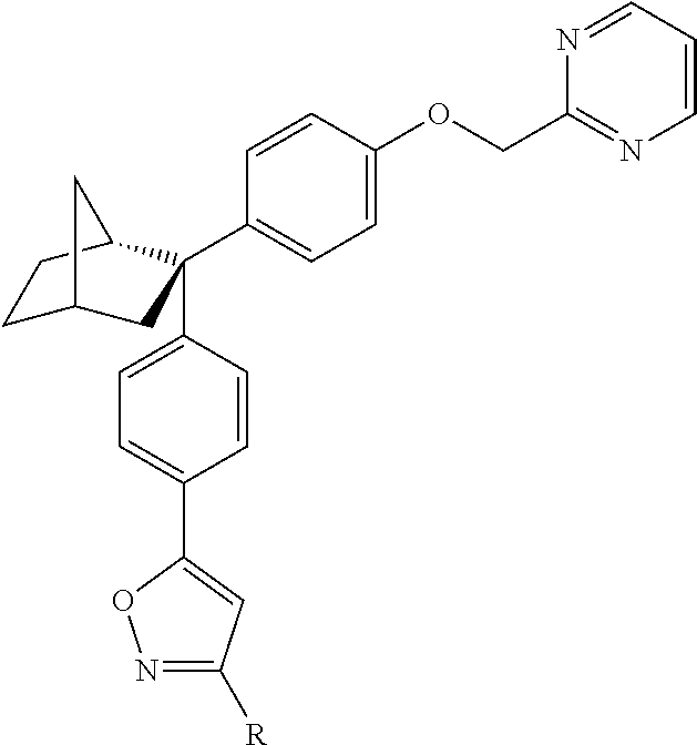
C1C2CC(C3=CC=C(OCC4=NC=CC=N4)C=C3)(C3=CC=C(C4=CC([R])=NO4)C=C3)C(C1)C2
